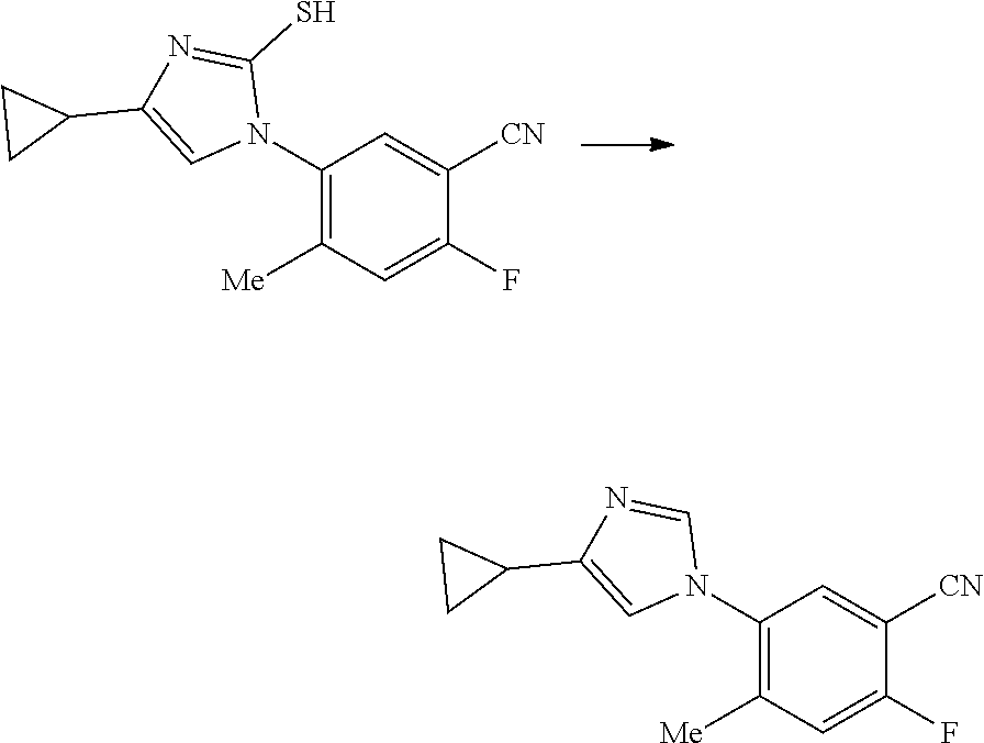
C1(N2C=NC(C3CC3)=C2)=C([Me])C=C(F)C([CN])=C1.C1(N2C(S)=NC(C3CC3)=C2)=C([Me])C=C(F)C([CN])=C1
